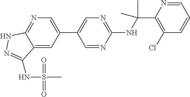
C1(NC(C2=C(Cl)C=CC=N2)(C)C)=NC=C(C2=CN=C3C(=C2)C(NS(C)(=O)=O)=NN3)C=N1
